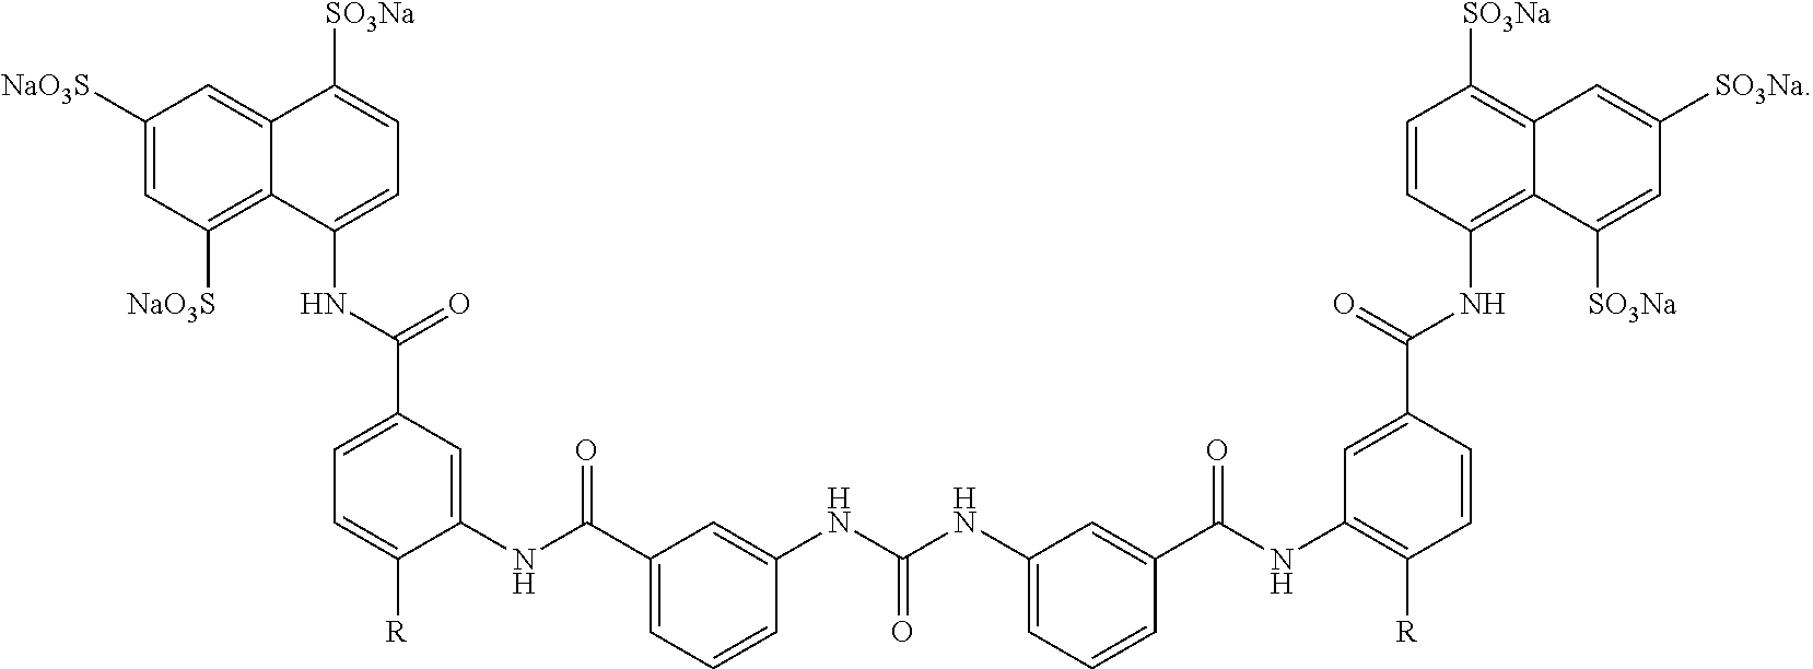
C1([NaO3S])=CC([NaO3S])=C2C(=C1)C([SO3Na])=CC=C2NC(=O)C1=CC=C([R])C(NC(C2=CC=CC(NC(NC3=CC=CC(C(NC4=C([R])C=CC(C(=O)NC5=C6C(=C([SO3Na])C=C5)C=C([SO3Na])C=C6[SO3Na])=C4)=O)=C3)=O)=C2)=O)=C1
